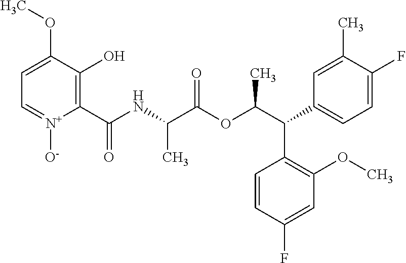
C1=C(OC)C(O)=C(C(NC(C(OC(C(C2=CC=C(F)C(C)=C2)C2=C(OC)C=C(F)C=C2)C)=O)C)=O)[N+]([O-])=C1
